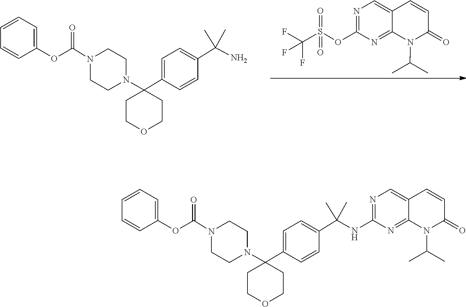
C1(C2(N3CCN(C(OC4=CC=CC=C4)=O)CC3)CCOCC2)=CC=C(C(C)(C)N)C=C1.CC(C)N1C2=NC(OS(=O)(C(F)(F)F)=O)=NC=C2C=CC1=O.CC(C)N1C2=NC(NC(C3=CC=C(C4(N5CCN(C(OC6=CC=CC=C6)=O)CC5)CCOCC4)C=C3)(C)C)=NC=C2C=CC1=O
